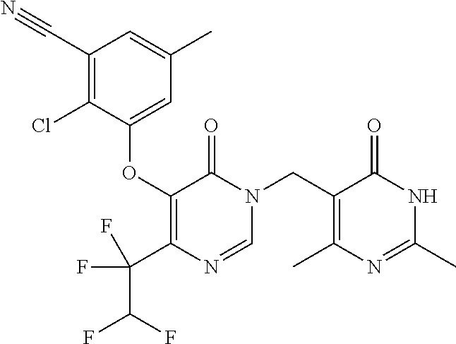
C1(C#N)=C(Cl)C(OC2=C(C(F)(C(F)F)F)N=CN(CC3=C(C)N=C(C)NC3=O)C2=O)=CC(C)=C1
